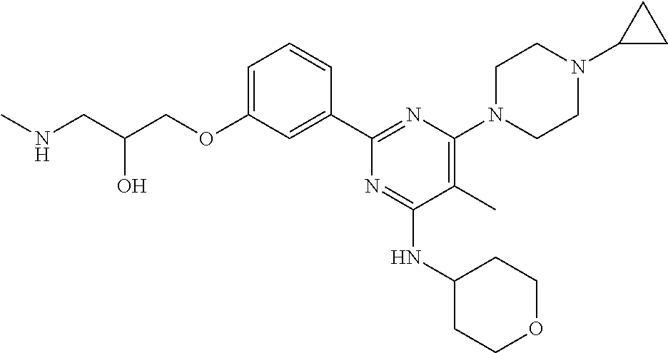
C1=C(OCC(CNC)O)C=C(C2=NC(N3CCN(C4CC4)CC3)=C(C)C(NC3CCOCC3)=N2)C=C1
